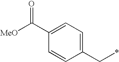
C1(C*)=CC=C(C([MeO])=O)C=C1
